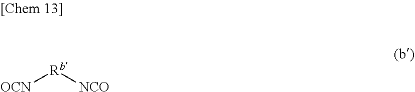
[OCN][Rb][NCO]
